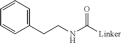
C1(CCNC([Linker])=O)=CC=CC=C1
